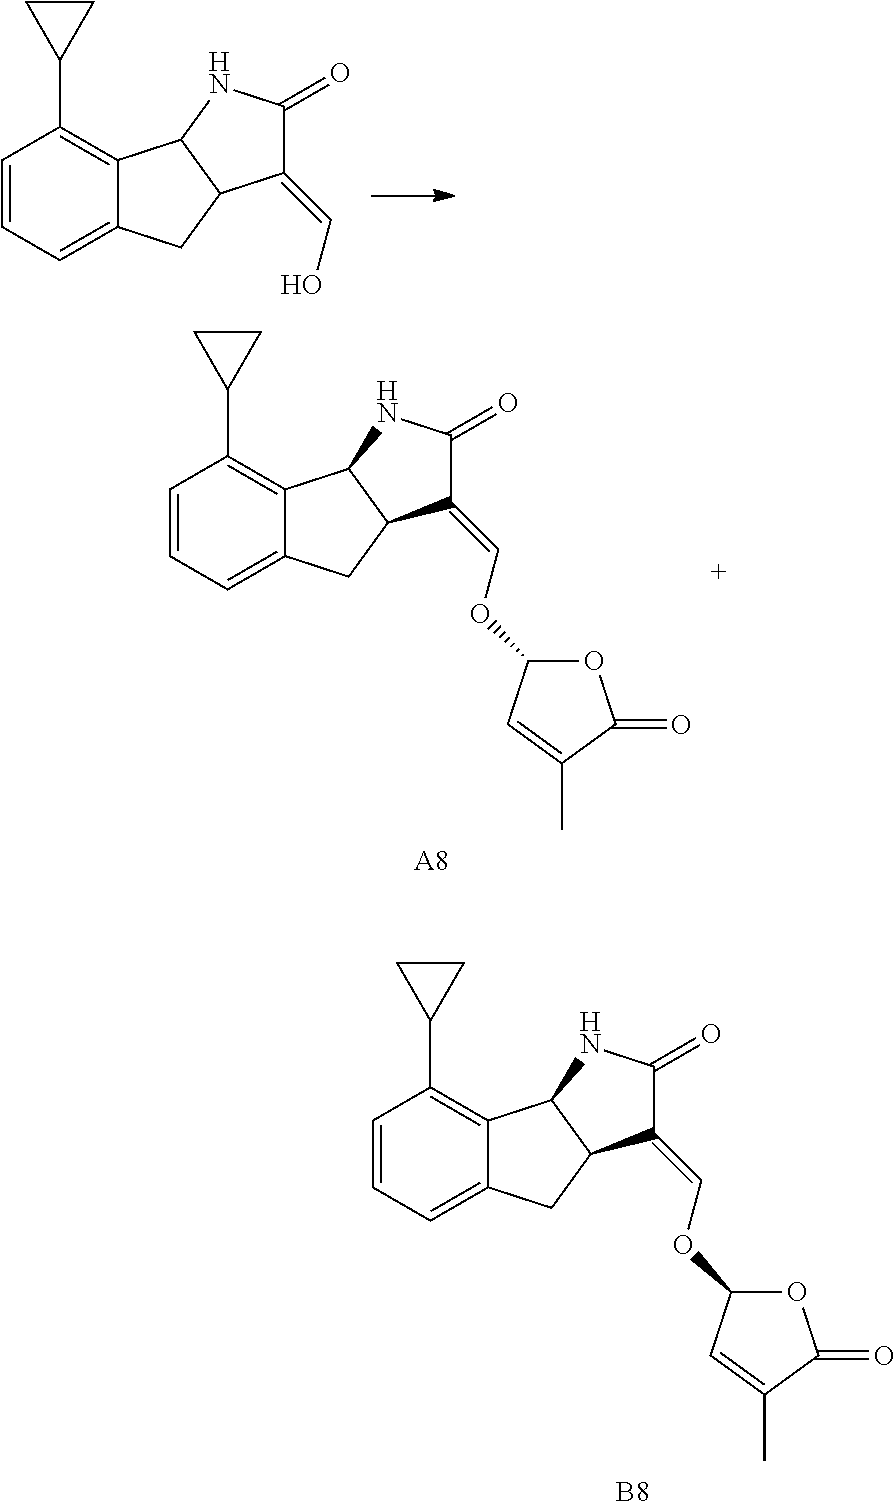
C1=CC=C2C(=C1C1CC1)C1C(C2)C(=CO)C(=O)N1.C1=CC=C2C(=C1C1CC1)C1C(C2)C(=COC2OC(=O)C(C)=C2)C(=O)N1.[A8].C1=CC=C2C(=C1C1CC1)C1C(C2)C(=COC2OC(=O)C(C)=C2)C(=O)N1.[B8]
